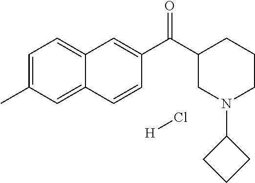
C1=C(C)C=C2C(=C1)C=C(C(C1CN(C3CCC3)CCC1)=O)C=C2.[H]Cl
